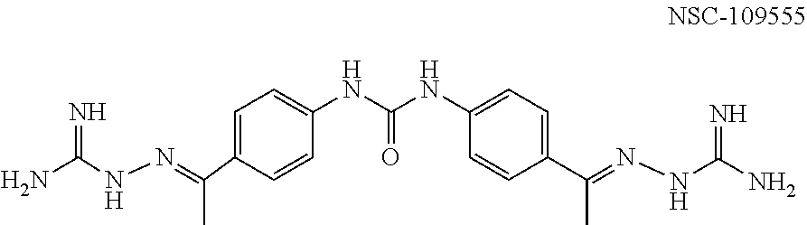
C1=C(C(C)=NNC(=N)N)C=CC(NC(NC2=CC=C(C(C)=NNC(N)=N)C=C2)=O)=C1
